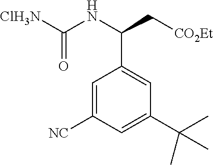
C1=C([NC])C=C(C(C)(C)C)C=C1C(C[CO2Et])NC(=O)[ClH3N]
